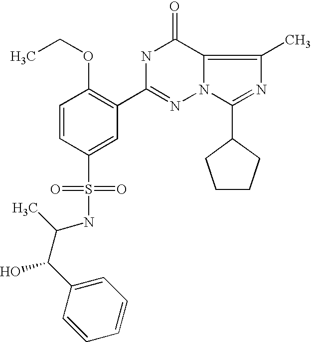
C1=CC(S(=O)(=O)NC(C(O)C2=CC=CC=C2)C)=CC(C2=NN3C(=C(C)N=C3C3CCCC3)C(=O)N2)=C1OCC
